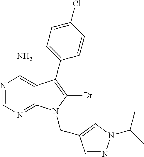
N1=CN=C2C(=C1N)C(C1=CC=C(Cl)C=C1)=C(Br)N2CC1=CN(C(C)C)N=C1
